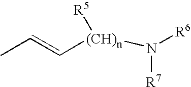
[(CH)n](C=CC)([R5])N([R6])[R7]
